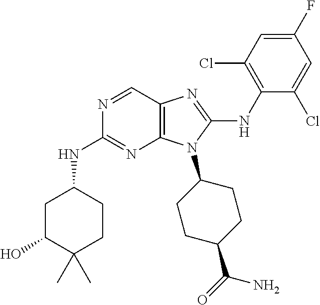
N1=CC2=C(N=C1NC1CC(O)C(C)(C)CC1)N(C1CCC(C(=O)N)CC1)C(NC1=C(Cl)C=C(F)C=C1Cl)=N2
